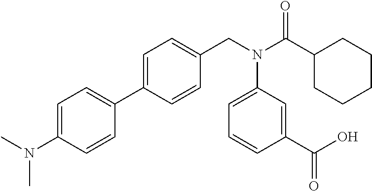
C1(C2=CC=C(CN(C(C3CCCCC3)=O)C3=CC=CC(C(O)=O)=C3)C=C2)=CC=C(N(C)C)C=C1
